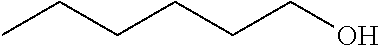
C(CCO)CCC
